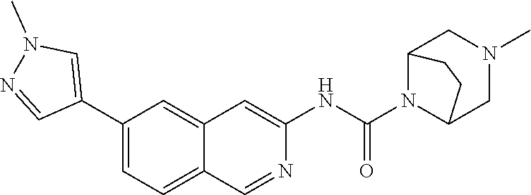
N1=CC(C2=CC=C3C=NC(NC(N4C5CN(C)CC4CC5)=O)=CC3=C2)=CN1C
